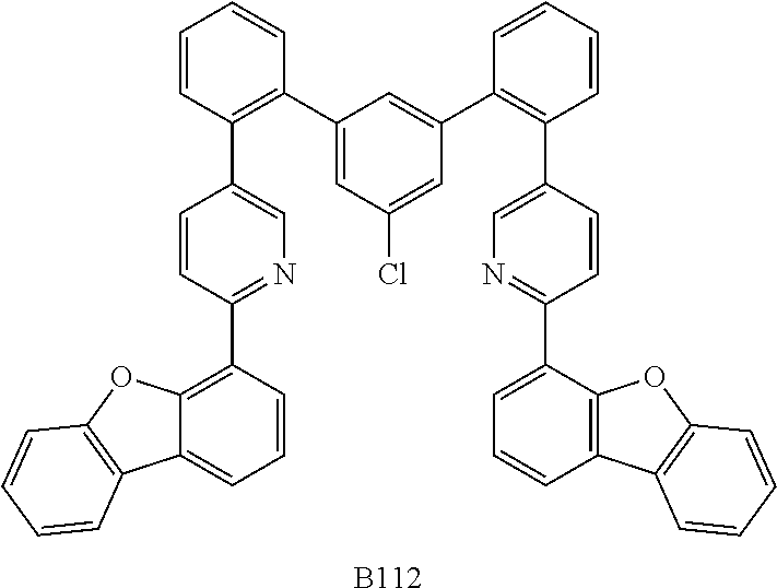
C1=CC(C2=CN=C(C3=C4C(=CC=C3)C3=C(O4)C=CC=C3)C=C2)=C(C2=CC(Cl)=CC(C3=C(C4=CN=C(C5=CC=CC6=C5OC5=C6C=CC=C5)C=C4)C=CC=C3)=C2)C=C1.[B112]
